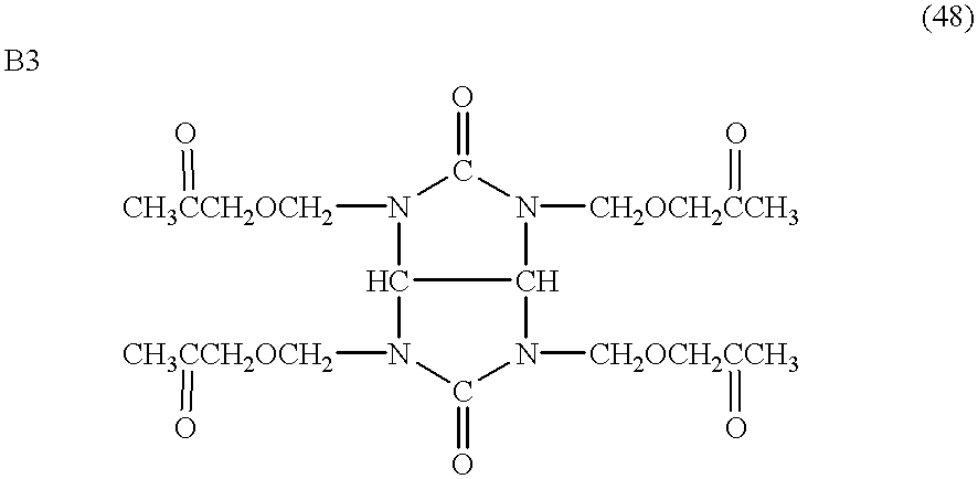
C12N([CH3CCH2OCH2]=O)C(=O)N([CH2OCH2CCH3]=O)C1N([CH2OCH2CCH3]=O)C(=O)N2[CH3CCH2OCH2]=O
